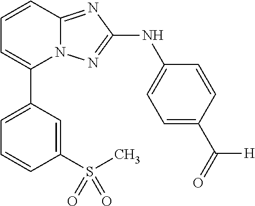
C1(C2=CC=CC(S(C)(=O)=O)=C2)=CC=CC2=NC(NC3=CC=C(C([H])=O)C=C3)=NN12
